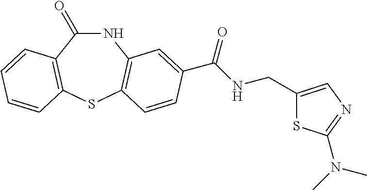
C1(=O)NC2=C(SC3=C1C=CC=C3)C=CC(C(NCC1=CN=C(N(C)C)S1)=O)=C2
